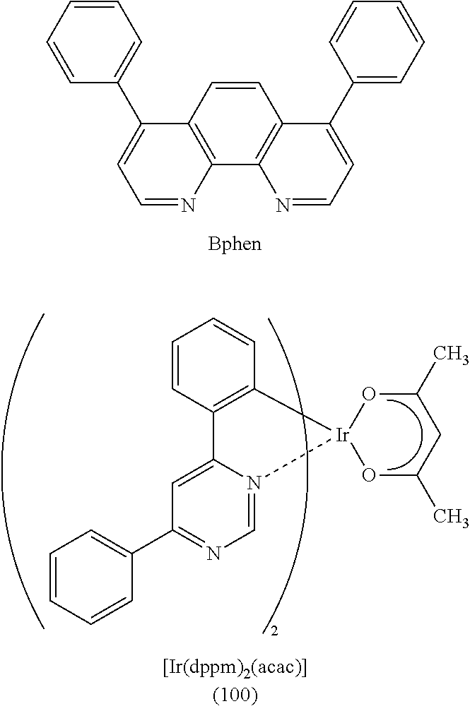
C1(C2=CC=NC3=C2C=CC2=C3N=CC=C2C2=CC=CC=C2)=CC=CC=C1.C1(C2=CC=CC=C2)=NC=N2C(=C1)C1=C(C=CC=C1)[Ir]21OC(C)CC(C)O1
